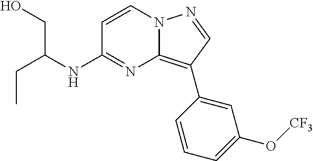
CCC(CO)NC1=NC2=C(C3=CC(O[CF3])=CC=C3)C=NN2C=C1
